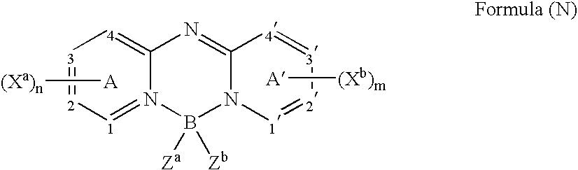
[1]1=N2C(=[4][3]=[2]1)N=C1N(B2([Za])[Zb])[1]=[2][3]=[4]1.[A][(Xa)n].[A][(Xb)m]
